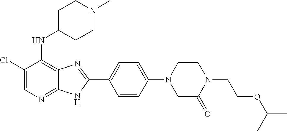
C1(Cl)=CN=C2C(=C1NC1CCN(C)CC1)N=C(C1=CC=C(N3CC(=O)N(CCOC(C)C)CC3)C=C1)N2
